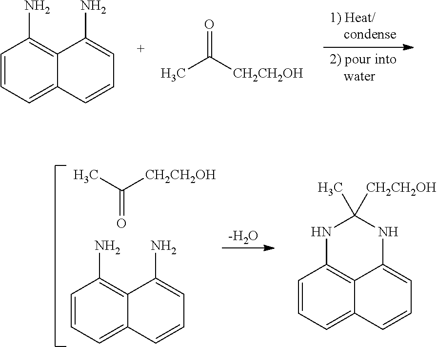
C1=CC=C2C(=C1N)C(N)=CC=C2.O=C([CH2CH2OH])C.C1=CC=C2C(=C1N)C(N)=CC=C2.O=C([CH2CH2OH])C.[-H2O].C1=CC=C2C3=C1NC(C)([CH2CH2OH])NC3=CC=C2
